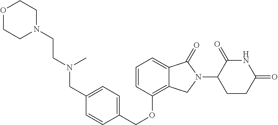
C(OC1=C2C(=CC=C1)C(=O)N(C1C(=O)NC(=O)CC1)C2)C1=CC=C(CN(CCN2CCOCC2)C)C=C1
